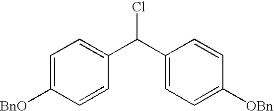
C1=C([BnO])C=CC(C(C2=CC=C([OBn])C=C2)Cl)=C1
